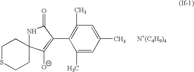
N1C(=O)C(C2=C(C)C=C(C)C=C2C)=C([O-])C12CCSCC2.[N+(C4H9)4]
